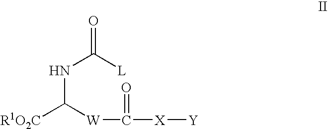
O=C([L])NC([R1O2C])[W]C([X][Y])=O
